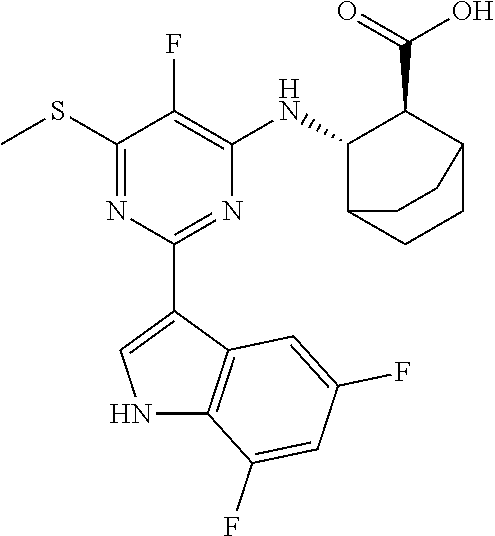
C1(SC)=NC(C2=CNC3=C2C=C(F)C=C3F)=NC([HN]C2C(C(=O)O)C3CCC2CC3)=C1F
